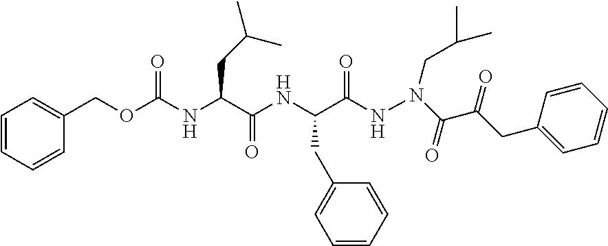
C1=CC=CC(COC(NC(C(NC(C(NN(C(=O)C(=O)CC2=CC=CC=C2)CC(C)C)=O)CC2=CC=CC=C2)=O)CC(C)C)=O)=C1
